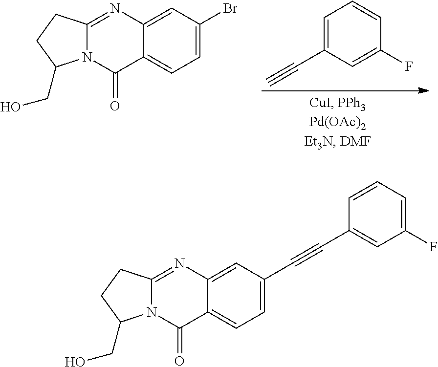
C1=C(C#C)C=C(F)C=C1.C12=CC(Br)=CC=C1C(=O)N1C(=N2)CCC1CO.C12=CC(C#CC3=CC(F)=CC=C3)=CC=C1C(=O)N1C(=N2)CCC1CO
